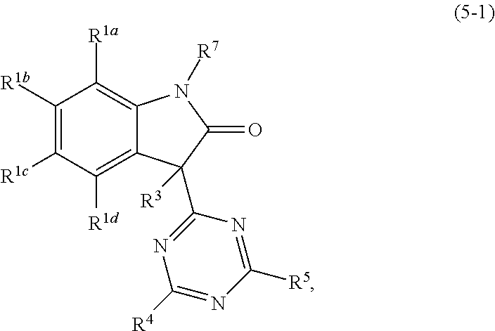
C1([R1a])=C2C(=C([R1d])C([R1c])=C1[R1b])C([R3])(C1=NC([R4])=NC([R5])=N1)C(=O)N2[R7]
